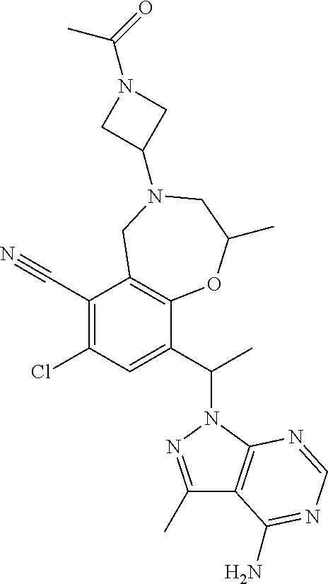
C1(Cl)=C(C#N)C2=C(C(C(C)N3N=C(C)C4=C3N=CN=C4N)=C1)OC(C)CN(C1CN(C(=O)C)C1)C2
